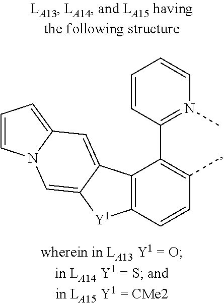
C1=CC(C2=C(C)C=CC3=C2C2=CC4=CC=CN4C=C2[Y1]3)=N(C)C=C1
